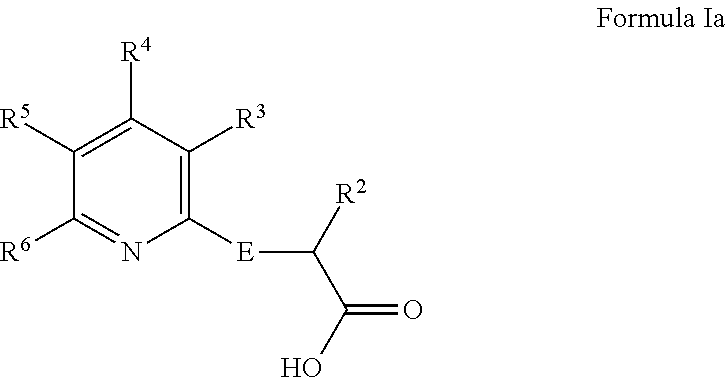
C1([R4])=C([R5])C([R6])=NC([E]C(C(=O)O)[R2])=C1[R3]
